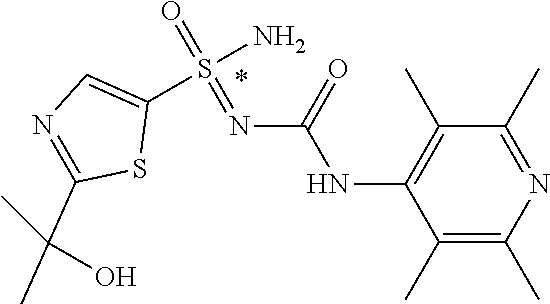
S(=O)(=NC(NC1=C(C)C(C)=NC(C)=C1C)=O)(C1=CN=C(C(C)(C)O)S1)N
